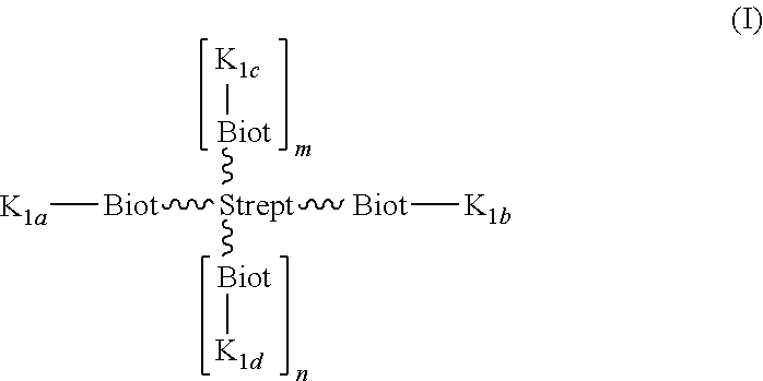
[K1c][Biot][Strept]([Biot][K1d])([Biot][K1b])[Biot][K1a]
